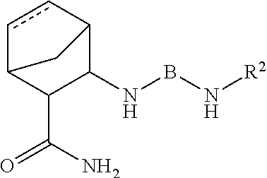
c1cC2C(NBN[R2])C(C(N)=O)C1C2
